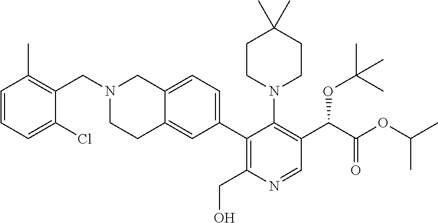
N1(CC2=C(C)C=CC=C2Cl)CCC2=CC(C3=C(CO)N=CC(C(C(OC(C)C)=O)OC(C)(C)C)=C3N3CCC(C)(C)CC3)=CC=C2C1
